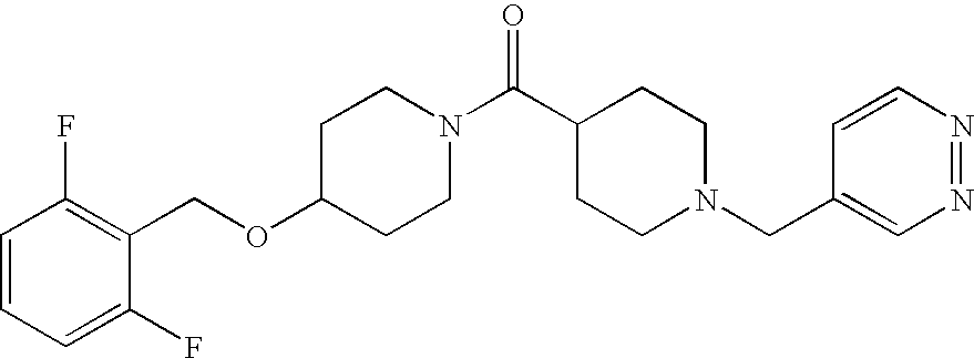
C1(OCC2=C(F)C=CC=C2F)CCN(C(C2CCN(CC3=CN=NC=C3)CC2)=O)CC1
